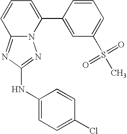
N12C(=NC(NC3=CC=C(Cl)C=C3)=N1)C=CC=C2C1=CC(S(C)(=O)=O)=CC=C1
